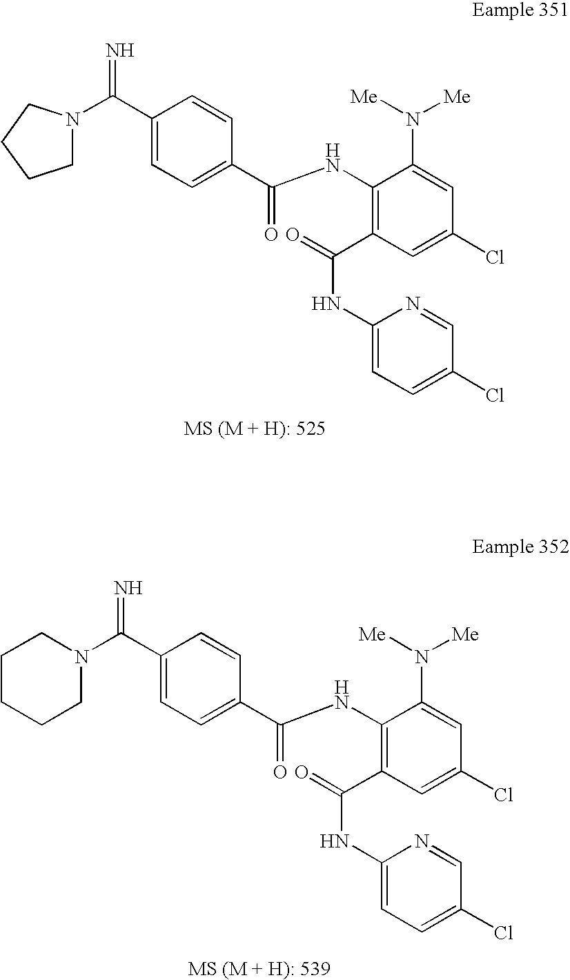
N=C(C1=CC=C(C(NC2=C(C(NC3=CC=C(Cl)C=N3)=O)C=C(Cl)C=C2N([Me])[Me])=O)C=C1)N1CCCC1.C1(C(=N)N2CCCCC2)=CC=C(C(NC2=C(C(NC3=CC=C(Cl)C=N3)=O)C=C(Cl)C=C2N([Me])[Me])=O)C=C1
